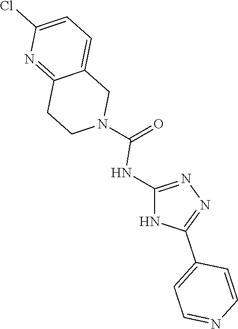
C1=C2C(=NC(Cl)=C1)CCN(C(=O)NC1=NN=C(C3=CC=NC=C3)N1)C2
